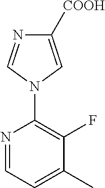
N1=CC=C(C)C(F)=C1N1C=C([COOH])N=C1
